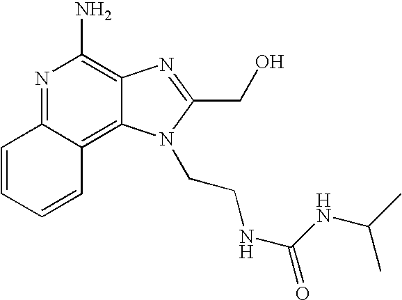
N1=C2C(=C3C(=C1N)N=C(CO)N3CCNC(NC(C)C)=O)C=CC=C2
